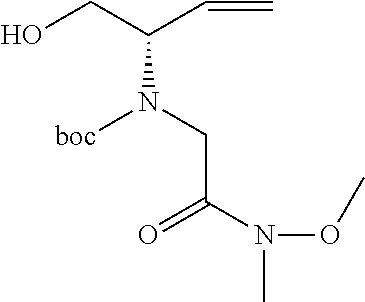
C(N(CC(N(C)OC)=O)[boc])(CO)C=C
